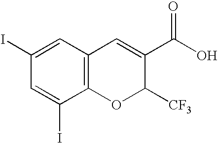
C1=C(I)C2=C(C=C1I)C=C(C(O)=O)C([CF3])O2
